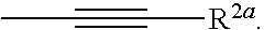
CC#C[R2a]
